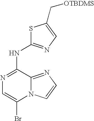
N1=C(NC2=NC=C(C[OTBDMS])S2)C2=NC=CN2C(Br)=C1
